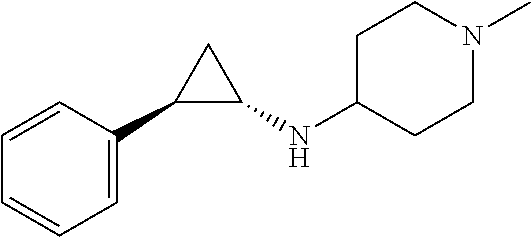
C1=CC=C(C2C(NC3CCN(C)CC3)C2)C=C1
